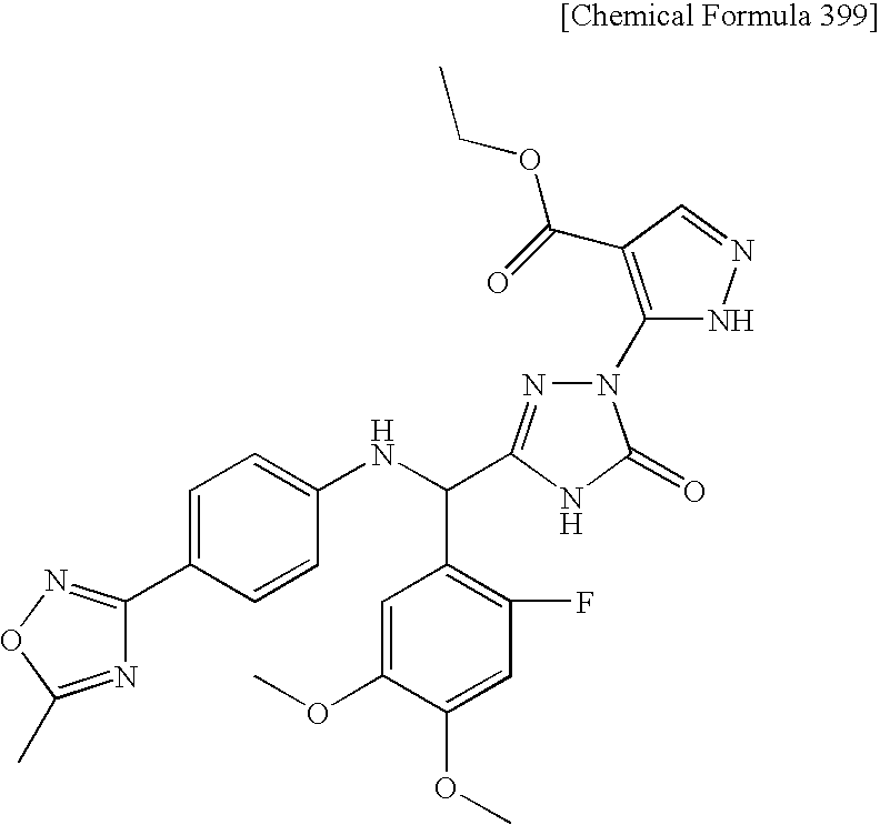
C1=C(C2=NOC(C)=N2)C=CC(NC(C2=C(F)C=C(OC)C(OC)=C2)C2=NN(C3=C(C(OCC)=O)C=NN3)C(=O)N2)=C1
